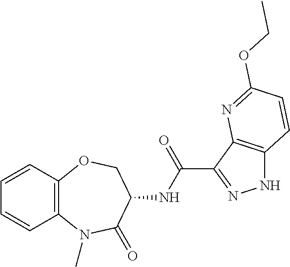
C12=C(C=CC=C1)OCC(NC(C1=NNC3=C1N=C(OCC)C=C3)=O)C(=O)N2C
